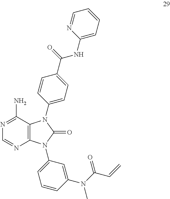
C12=C(C(N)=NC=N1)N(C1=CC=C(C(NC3=CC=CC=N3)=O)C=C1)C(=O)N2C1=CC=CC(N(C(=O)C=C)C)=C1
